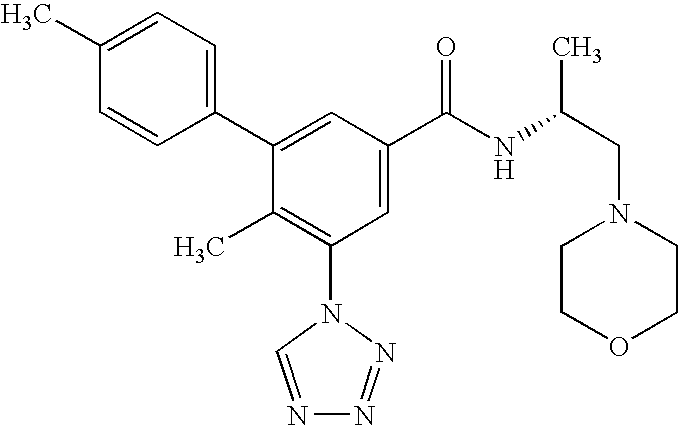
C1(C2=CC(C(NC(CN3CCOCC3)C)=O)=CC(N3C=NN=N3)=C2C)=CC=C(C)C=C1
